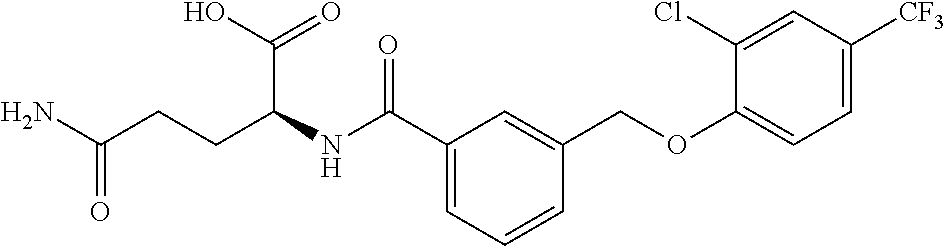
C1(C(NC(CCC(N)=O)C(O)=O)=O)=CC=CC(COC2=CC=C([CF3])C=C2Cl)=C1
